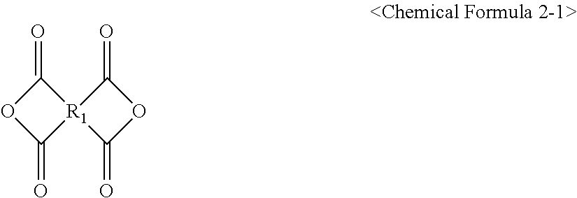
O=C1OC(=O)[R1]12C(=O)OC2=O
